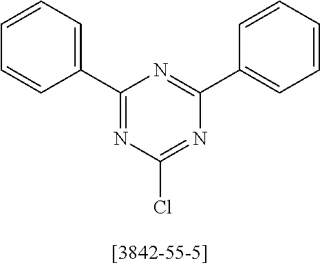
C1=CC=C(C2=NC(Cl)=NC(C3=CC=CC=C3)=N2)C=C1
